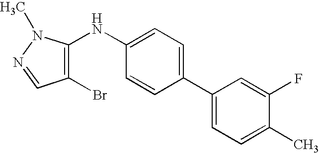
C1(C)=CC=C(C2=CC=C(NC3=C(Br)C=NN3C)C=C2)C=C1F
